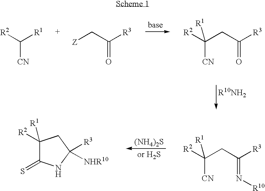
[R2]C([R1])[CN].C(C([R3])=O)[Z].C(C([R3])=O)C([R2])([R1])[CN].[(NH4)2S].C(C([R3])=N[R10])C([R2])([R1])[CN].C1([R2])([R1])C(=S)NC([R3])([NHR10])C1
